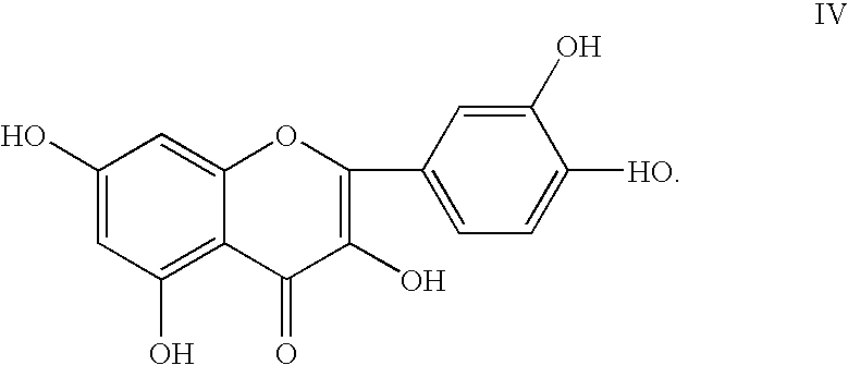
C1(O)=CC(O)=C2C(=C1)OC(C1=CC=C([HO])C(O)=C1)=C(O)C2=O
